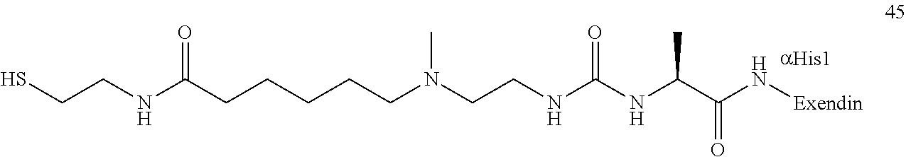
SCCNC(CCCCCN(CCNC(NC(C(N[Exendin])=O)C)=O)C)=O
